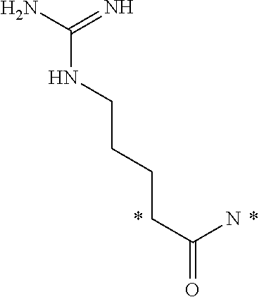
C(NCCCCC(=O)N)(N)=N
